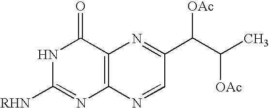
N1C([RHN])=NC2=C(C1=O)N=C(C(C(C)[OAc])[OAc])C=N2
